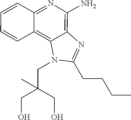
C1(CCCC)=NC2=C(N)N=C3C=CC=CC3=C2N1CC(CO)(CO)C
